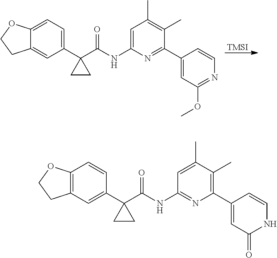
[TMSI].C12=CC=C(C3(C(NC4=CC(C)=C(C)C(C5=CC(OC)=NC=C5)=N4)=O)CC3)C=C1CCO2.C12=C(C=C(C3(C(NC4=NC(C5=CC(=O)NC=C5)=C(C)C(C)=C4)=O)CC3)C=C1)CCO2
